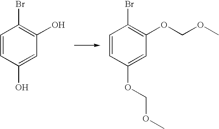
C1=CC(O)=CC(O)=C1Br.C1=CC(OCOC)=CC(OCOC)=C1Br
